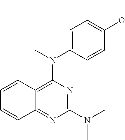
C12=C(N(C)C3=CC=C(OC)C=C3)N=C(N(C)C)N=C1C=CC=C2
